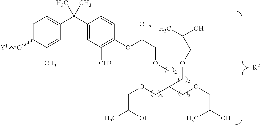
C1=C(O[Y1])C(C)=CC(C(C2=CC(C)=C(OC(COCC(COCC(O)C)(COCC(C)O)COCC(O)C)C)C=C2)(C)C)=C1.[R2]
